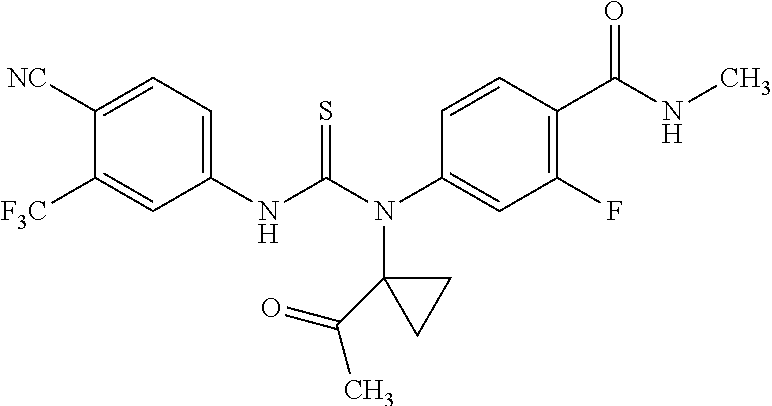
C1([NC])=CC=C(NC(N(C2=CC(F)=C(C(NC)=O)C=C2)C2(C(=O)C)CC2)=S)C=C1[F3C]
